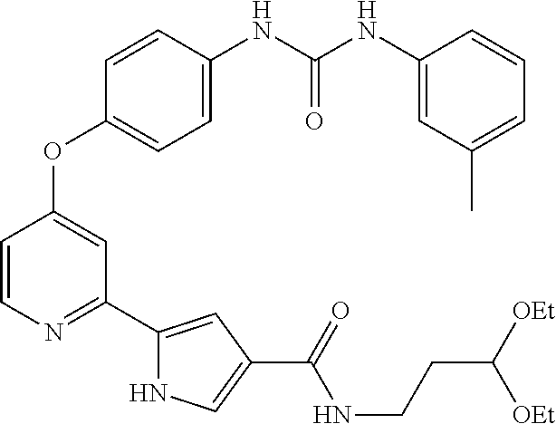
C1=CC(NC(NC2=CC(C)=CC=C2)=O)=CC=C1OC1=CC(C2=CC(C(=O)NCCC([OEt])[OEt])=CN2)=NC=C1
